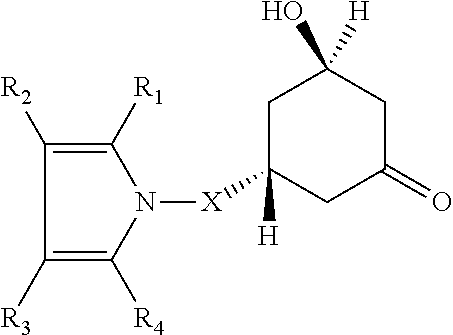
C1([R2])=C([R1])N([X]C2([H])CC(=O)CC(O)([H])C2)C([R4])=C1[R3]
